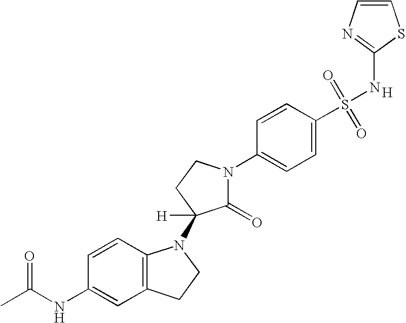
C1=CC2=C(C=C1NC(C)=O)CCN2C1([H])C(=O)N(C2=CC=C(S(=O)(=O)NC3=NC=CS3)C=C2)CC1.[H]
